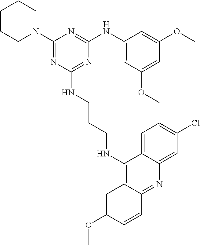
C1CCN(C2=NC(NCCCNC3=C4C(=NC5=CC(Cl)=CC=C35)C=CC(OC)=C4)=NC(NC3=CC(OC)=CC(OC)=C3)=N2)CC1
